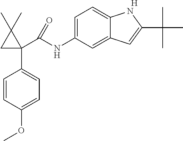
[H].N(C1=CC=C2C(=C1)C=C(C(C)(C)C)N2)C(C1(C2=CC=C(OC)C=C2)C(C)(C)C1)=O
